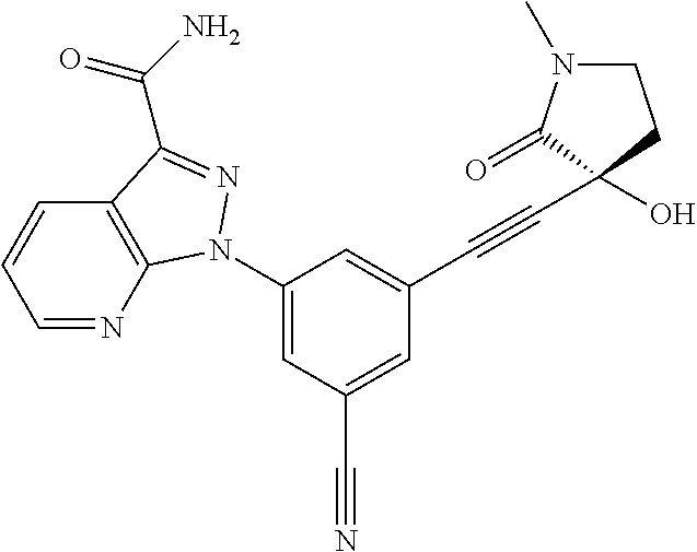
C1=NC2=C(C=C1)C(C(=O)N)=NN2C1=CC(C#N)=CC(C#CC2(O)CCN(C)C2=O)=C1
